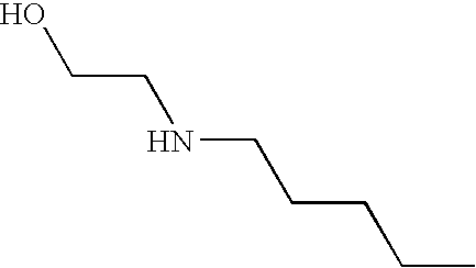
N(CCCCC)CCO
